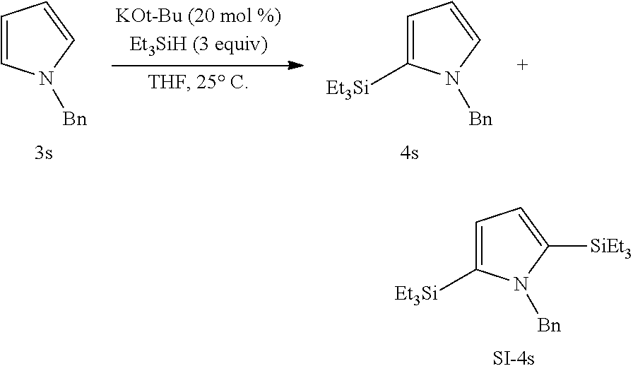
C1=C([SiEt3])N([Bn])C([Et3Si])=C1.C1=CN([Bn])C=C1.C1=CN([Bn])C([Et3Si])=C1
